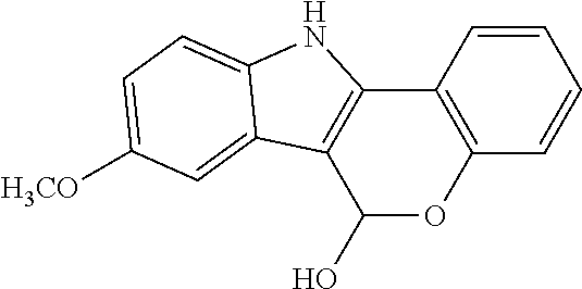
C12=C(C=CC=C1)C1=C(C(O)O2)C2=CC([H3CO])=CC=C2N1
